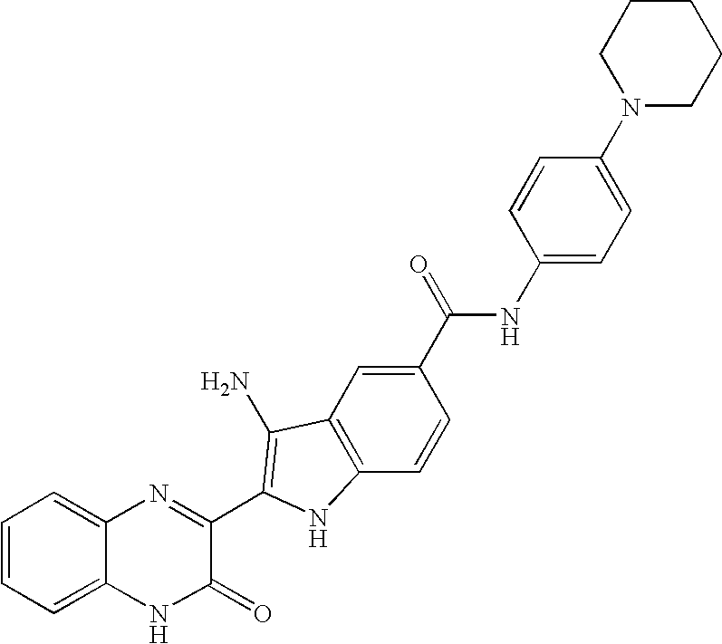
C1=C2C(=CC=C1)N=C(C1=C(N)C3=C(C=CC(C(=O)NC4=CC=C(N5CCCCC5)C=C4)=C3)N1)C(=O)N2
